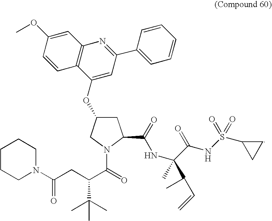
C1C(OC2=CC(C3=CC=CC=C3)=NC3=C2C=CC(OC)=C3)CN(C(C(CC(N2CCCCC2)=O)C(C)(C)C)=O)C1C(=O)NC(C(NS(C1CC1)(=O)=O)=O)(C)C(C=C)C
